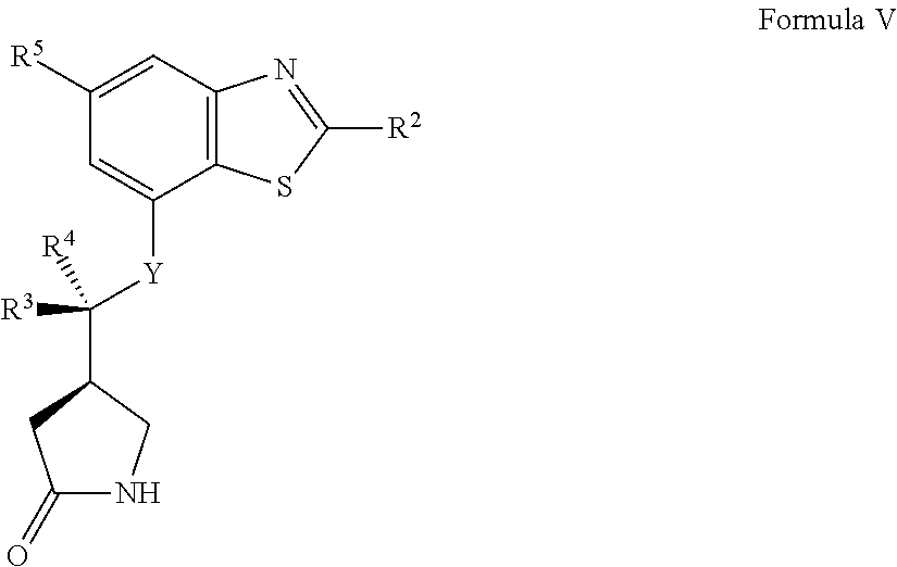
C1([R5])=CC2=C(C([Y]C([R3])([R4])C3CNC(=O)C3)=C1)SC([R2])=N2
